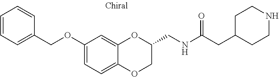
C1=CC=C(COC2=CC=C3C(=C2)OC(CNC(CC2CCNCC2)=O)CO3)C=C1
